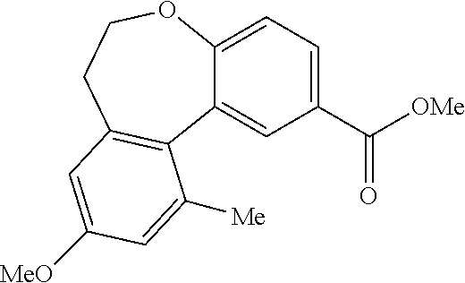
C12=CC(C([OMe])=O)=CC=C1OCCC1=C2C([Me])=CC([MeO])=C1
